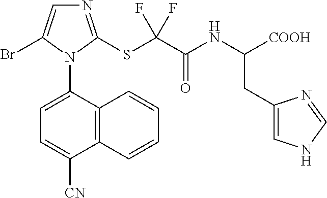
C12=C(C(N3C(Br)=CN=C3SC(C(NC([COOH])CC3=CNC=N3)=O)(F)F)=CC=C1[CN])C=CC=C2
